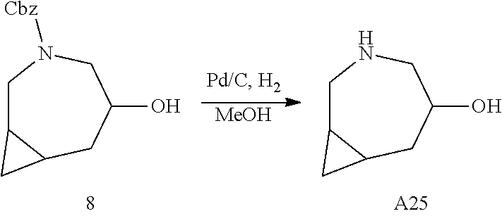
C1C2C(CC(O)CN1[Cbz])C2.C1C2C(CC(O)CN1)C2.[MeOH].[A25]
